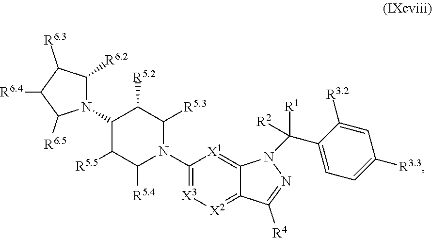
N1(C2C([R5.5])C([R5.4])N(C3=[X3][X2]=C4C(=[X1]3)N(C(C3=CC=C([R3.3])C=C3[R3.2])([R1])[R2])N=C4[R4])C([R5.3])C2[R5.2])C([R6.2])C([R6.3])C([R6.4])C1[R6.5]
